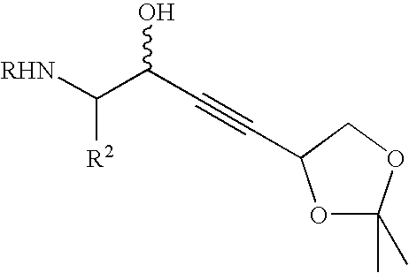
O1C(C)(C)OCC1C#CC(O)C([RHN])[R2]
